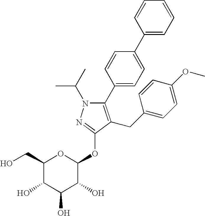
N1(C(C)C)C(C2=CC=C(C3=CC=CC=C3)C=C2)=C(CC2=CC=C(OC)C=C2)C(OC2OC(CO)C(O)C(O)C2O)=N1
